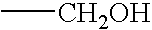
C[CH2OH]
